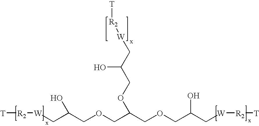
[T][R2][W]CC(COCC(COCC(C[W][R2][T])O)OCC(C[W][R2][T])O)O
